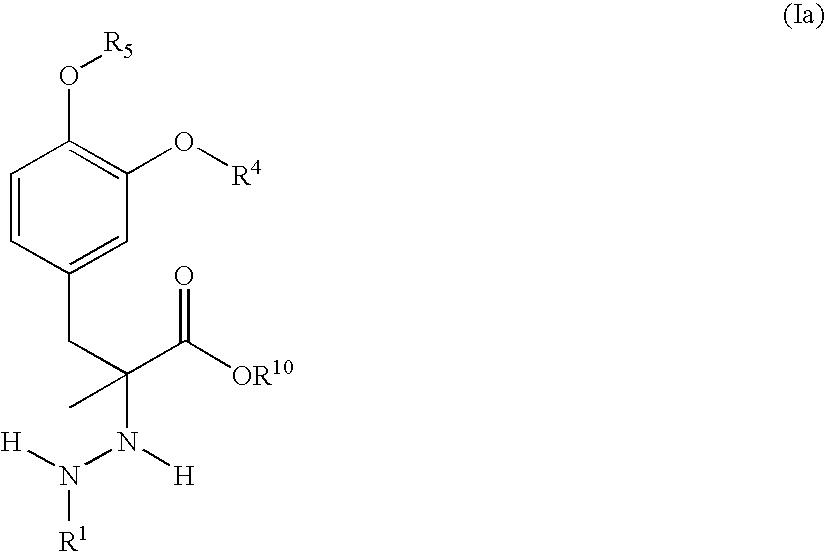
C1=CC(CC(N([H])N([H])[R1])(C([OR10])=O)C)=CC(O[R4])=C1O[R5]
